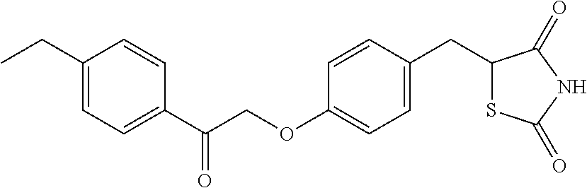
C1(CC)=CC=C(C(COC2=CC=C(CC3SC(=O)NC3=O)C=C2)=O)C=C1
